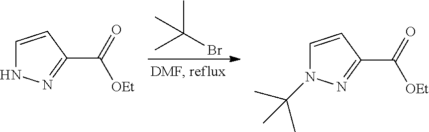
C1=CC(C(=O)[OEt])=NN1.CC(Br)(C)C.C1=CC(C(=O)[OEt])=NN1C(C)(C)C
